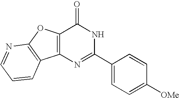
N1=C(C2=CC=C([OMe])C=C2)NC(=O)C2=C1C1=C(O2)N=CC=C1
